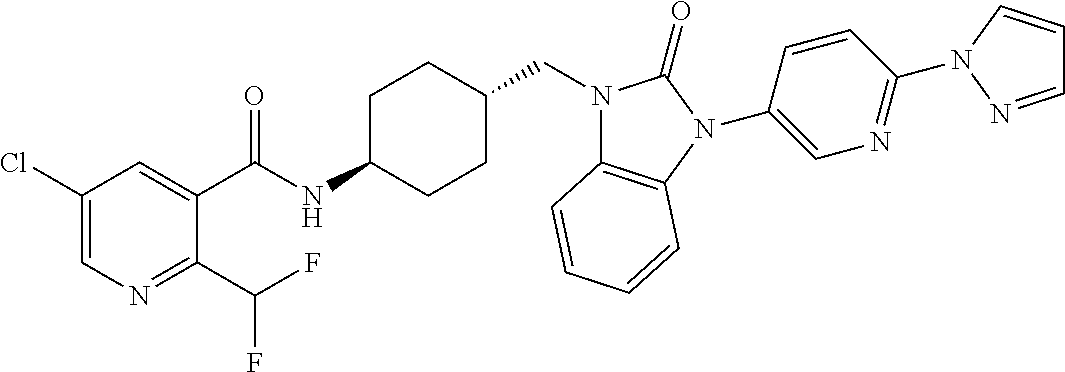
C1(Cl)=CN=C(C(F)F)C(C(NC2CCC(CN3C4=C(N(C5=CN=C(N6C=CC=N6)C=C5)C3=O)C=CC=C4)CC2)=O)=C1
